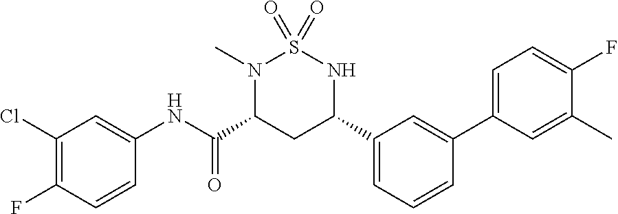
C1(Cl)=C(F)C=CC(NC(C2CC(C3=CC=CC(C4=CC=C(F)C(C)=C4)=C3)NS(=O)(=O)N2C)=O)=C1
